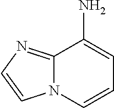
C1=CN2C(=NC=C2)C(N)=C1
